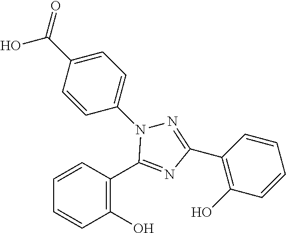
C1(O)=C(C2=NC(C3=C(O)C=CC=C3)=NN2C2=CC=C(C(O)=O)C=C2)C=CC=C1
